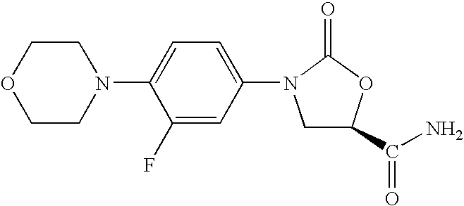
C1OCCN(C2=CC=C(N3CC(C(N)=O)OC3=O)C=C2F)C1
